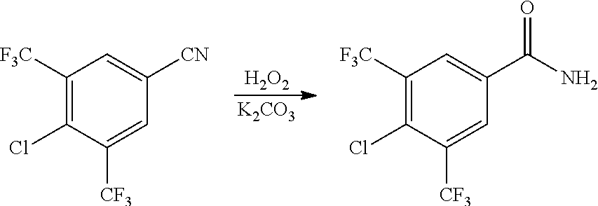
[H2O2].[K2CO3].C1([F3C])=C(Cl)C([CF3])=CC([CN])=C1.C1([F3C])=C(Cl)C([CF3])=CC(C(N)=O)=C1
